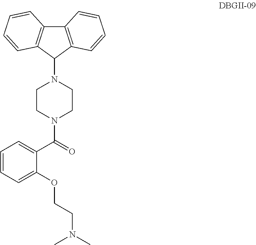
C12=C(C(N3CCN(C(=O)C4=CC=CC=C4OCCN(C)C)CC3)C3=C1C=CC=C3)C=CC=C2
